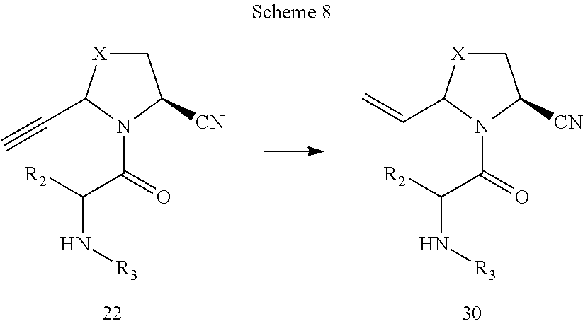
N1(C(=O)C([R2])N[R3])C([CN])C[X]C1C=C.N1(C(=O)C([R2])N[R3])C([CN])C[X]C1C#C
